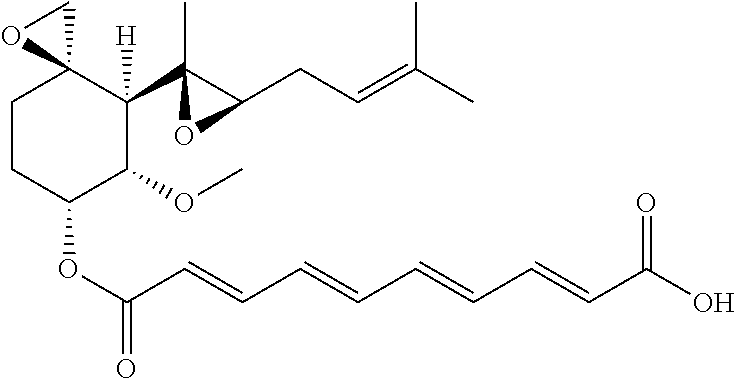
C1CC(OC(C=CC=CC=CC=CC(O)=O)=O)C(OC)C([H])(C2(C)C(CC=C(C)C)O2)C12CO2
